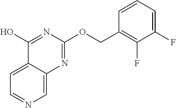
C1=C2C(=CN=C1)N=C(OCC1=C(F)C(F)=CC=C1)N=C2O
